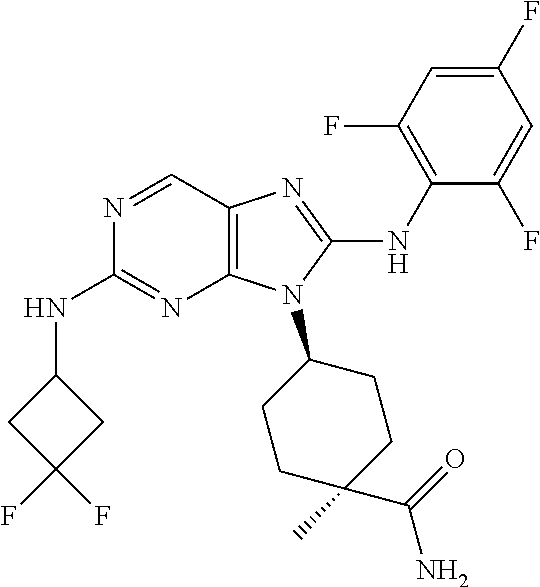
N1=CC2=C(N=C1NC1CC(F)(F)C1)N(C1CCC(C)(C(=O)N)CC1)C(NC1=C(F)C=C(F)C=C1F)=N2
